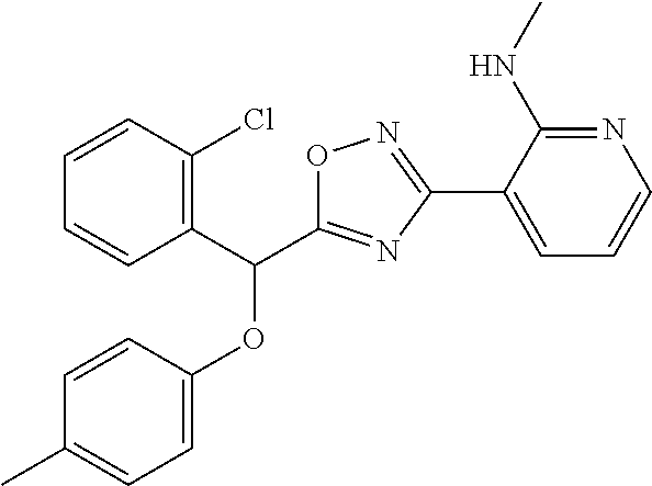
C1=CC(OC(C2=C(Cl)C=CC=C2)C2=NC(C3=CC=CN=C3NC)=NO2)=CC=C1C
